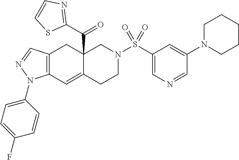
C12=C(C=C3C(C(C4=NC=CS4)=O)(C1)CN(S(C1=CN=CC(N4CCCCC4)=C1)(=O)=O)CC3)N(C1=CC=C(F)C=C1)N=C2
